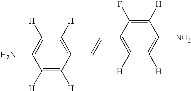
C1([H])=C([H])C(C=CC2=C([H])C([H])=C([NO2])C([H])=C2F)=C([H])C([H])=C1N
